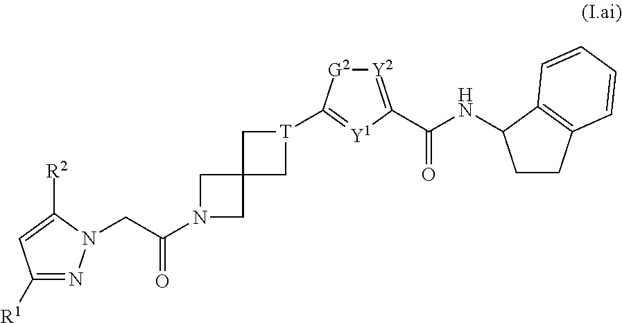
C1([R1])=NN(CC(N2CC3(C2)C[T](C2=[Y1]C(C(NC4CCC5=C4C=CC=C5)=O)=[Y2][G2]2)C3)=O)C([R2])=C1
